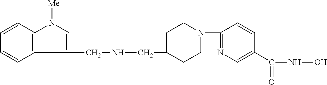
C12=C(C=CC=C1)N([Me])C=C2CNCC1CCN(C2=NC=C(C(=O)NO)C=C2)CC1
